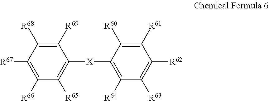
C1([R69])=C([R68])C([R67])=C([R66])C([R65])=C1[X]C1=C([R64])C([R63])=C([R62])C([R61])=C1[R60]
